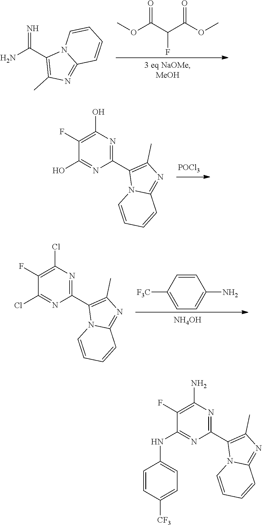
COC(C(C(OC)=O)F)=O.NC(C1=C(C)N=C2N1C=CC=C2)=N.C1(C2=C(C)N=C3N2C=CC=C3)=NC(O)=C(F)C(O)=N1.[POCl3].C1=CC([F3C])=CC=C1N.[NH4OH].C1(C2=C(C)N=C3N2C=CC=C3)=NC(Cl)=C(F)C(Cl)=N1.C1(C2=C(C)N=C3N2C=CC=C3)=NC(N)=C(F)C(NC2=CC=C([CF3])C=C2)=N1
